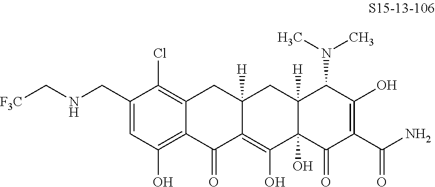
C1(CNC[F3C])=CC(O)=C2C(=C1Cl)CC1([H])C(=C(O)C3(O)C([H])(C1)C(N(C)C)C(O)=C(C(N)=O)C3=O)C2=O
